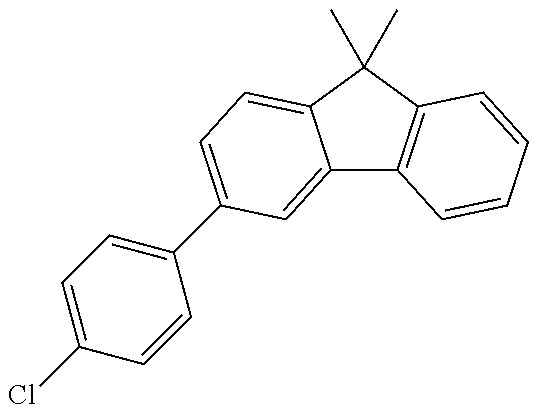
C12=CC(C3=CC=C(Cl)C=C3)=CC=C1C(C)(C)C1=C2C=CC=C1
